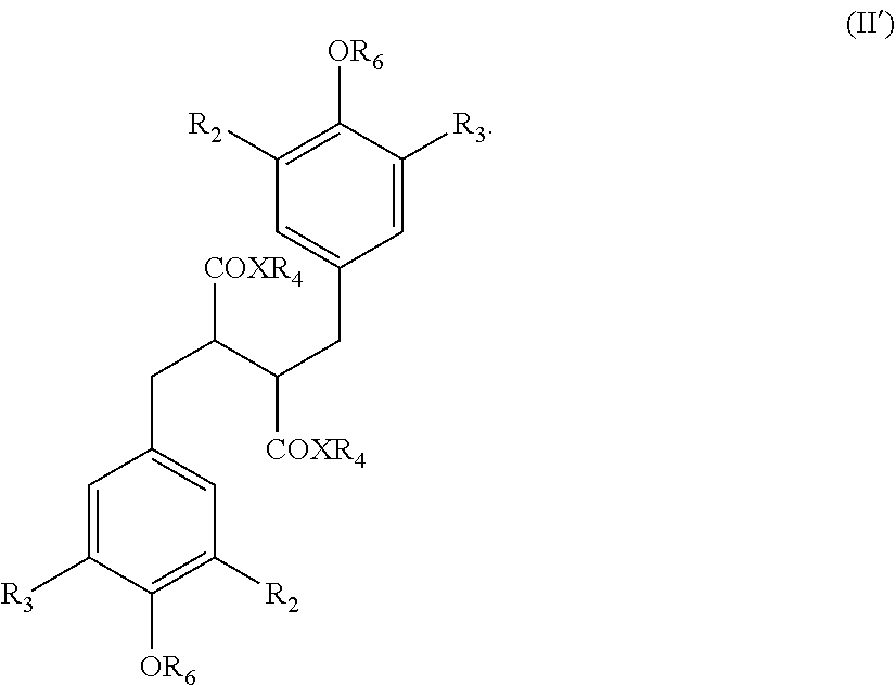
C1=C([R3])C([OR6])=C([R2])C=C1CC(C(CC1=CC([R2])=C([OR6])C([R3])=C1)[COXR4])[COXR4]
